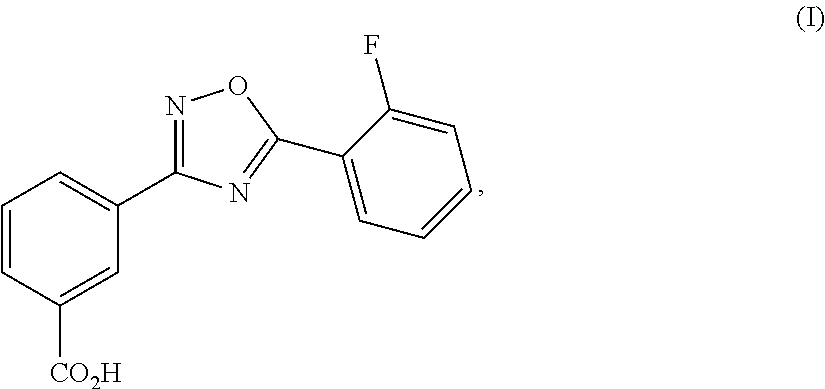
C1=CC([CO2H])=CC(C2=NOC(C3=CC=CC=C3F)=N2)=C1
